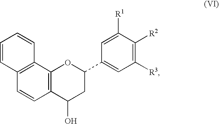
C1=CC2=C(C3=C1C(O)CC(C1=CC([R3])=C([R2])C([R1])=C1)O3)C=CC=C2
